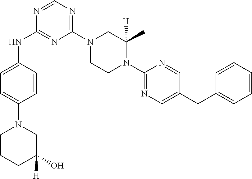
C1(N2CCN(C3=NC=C(CC4=CC=CC=C4)C=N3)C(C)([H])C2)=NC=NC(NC2=CC=C(N3CCCC(O)([H])C3)C=C2)=N1
